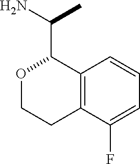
C12=C(C(F)=CC=C1)CCOC2C(N)C
